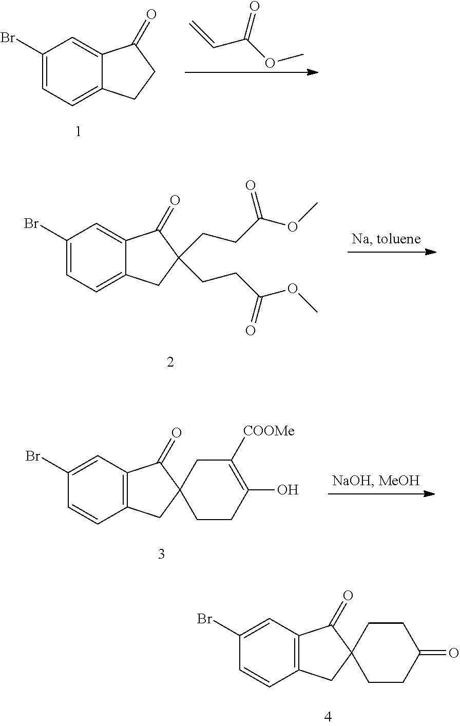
C=CC(OC)=O.C1(Br)=CC=C2C(=C1)C(=O)CC2.C1(Br)=CC=C2C(=C1)C(=O)C(CCC(OC)=O)(CCC(=O)OC)C2.C1(Br)=CC2=C(C=C1)CC1(C2=O)CCC(O)=C([COOMe])C1.C1(Br)=CC2=C(C=C1)CC1(C2=O)CCC(=O)CC1
